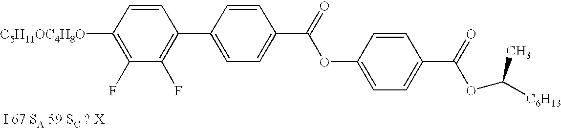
C1([C5H11OC4H8O])=C(F)C(F)=C(C2=CC=C(C(=O)OC3=CC=C(C(=O)OC([C6H13])C)C=C3)C=C2)C=C1
